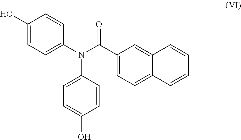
C1(O)=CC=C(N(C(C2=CC=C3C(=C2)C=CC=C3)=O)C2=CC=C(O)C=C2)C=C1
